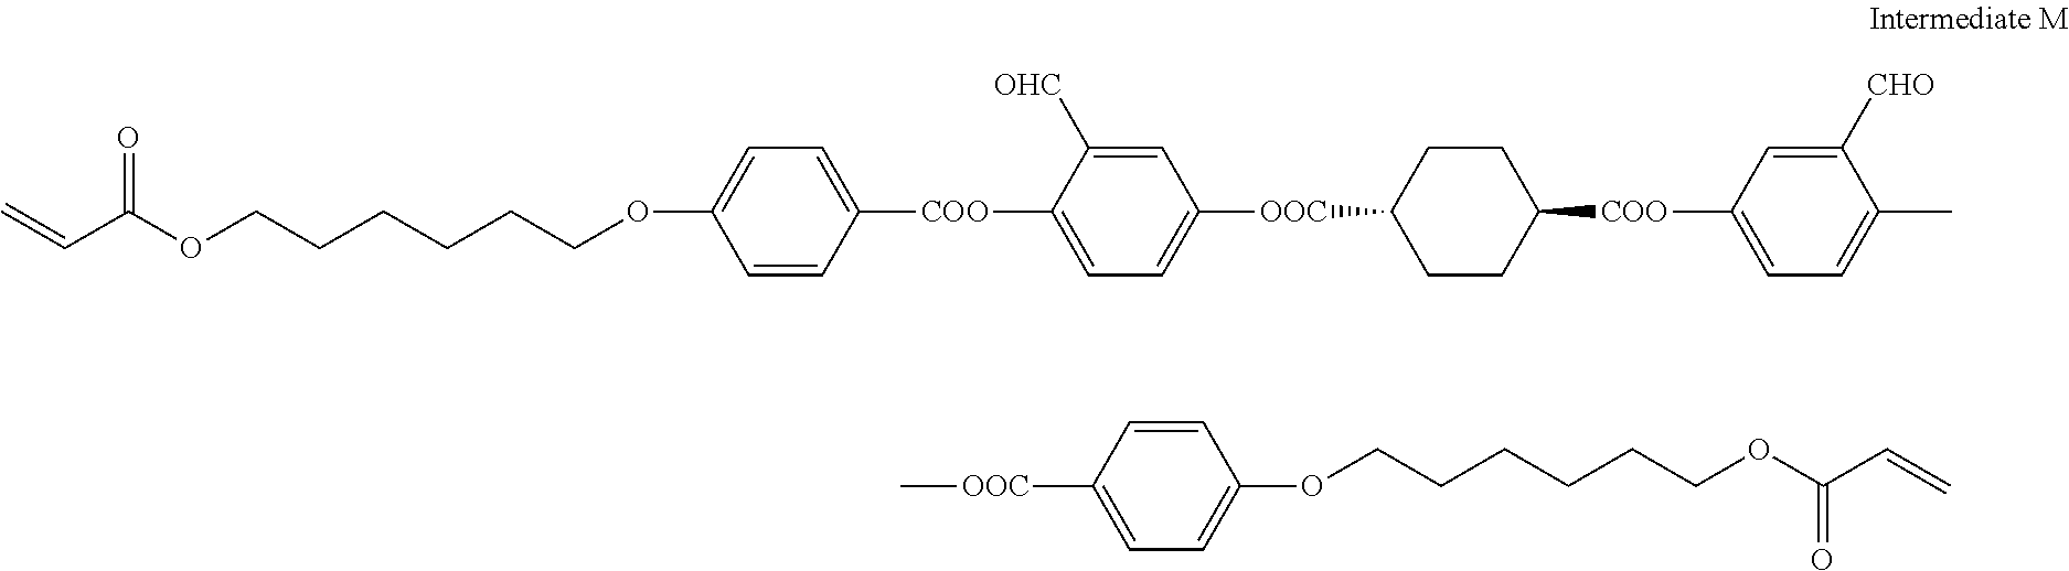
C=CC(OCCCCCCOC1=CC=C([COO]C2=CC=C([OOC]C3CCC([COO]C4=CC=C(C)C([CHO])=C4)CC3)C=C2[OHC])C=C1)=O.C[OOC]C1=CC=C(OCCCCCCOC(C=C)=O)C=C1
